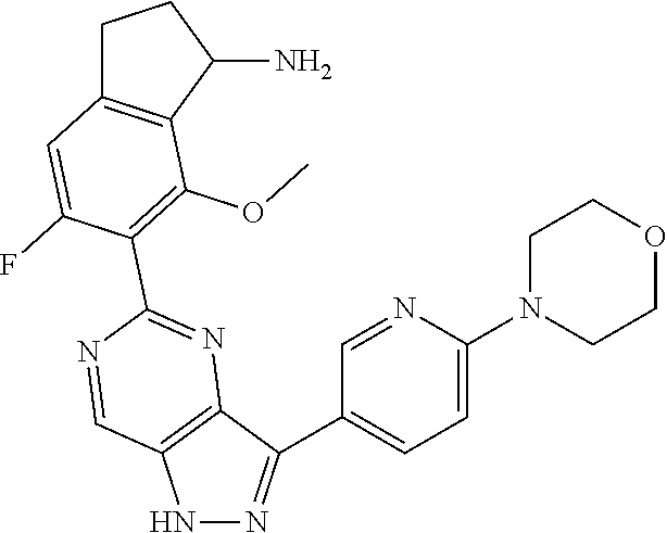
N1N=C(C2=CC=C(N3CCOCC3)N=C2)C2=C1C=NC(C1=C(OC)C3=C(CCC3N)C=C1F)=N2
